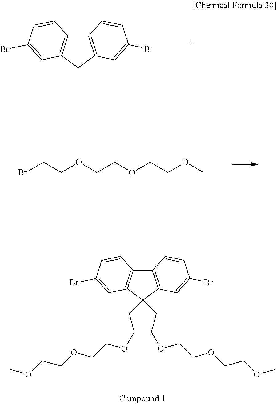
C12=C(CC3=C1C=CC(Br)=C3)C=C(Br)C=C2.BrCCOCCOCCOC.C12=C(C(CCOCCOCCOC)(CCOCCOCCOC)C3=C1C=CC(Br)=C3)C=C(Br)C=C2
